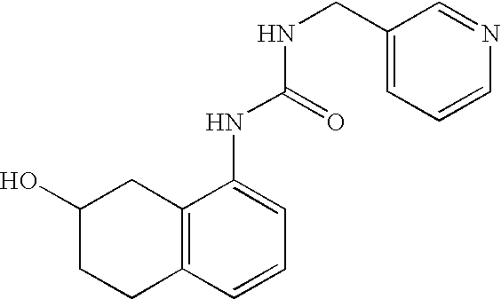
C12=C(C=CC=C1NC(=O)NCC1=CC=CN=C1)CCC(O)C2
